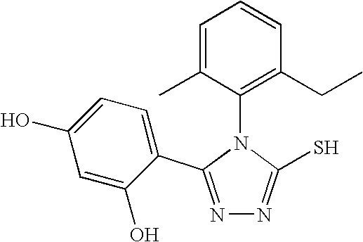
N1=C(C2=CC=C(O)C=C2O)N(C2=C(CC)C=CC=C2C)C(S)=N1
